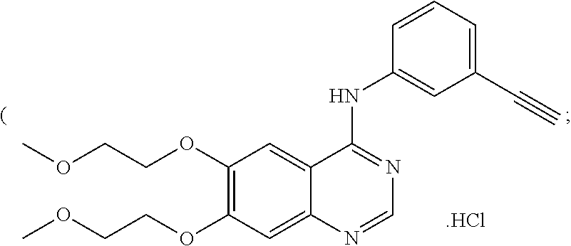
C1(OCCOC)=C(OCCOC)C=C2C(=C1)C(NC1=CC(C#C)=CC=C1)=NC=N2.[.HCl]
